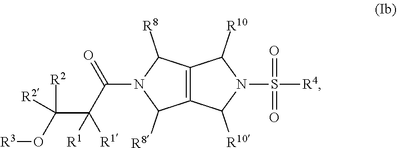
[R3]OC([R2])([R2])C([R1])([R1])C(=O)N1C([R8])C2=C(C1[R8])C([R10])N(S(=O)(=O)[R4])C2[R10]
